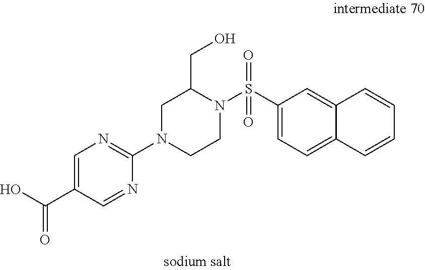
C1=C(S(N2CCN(C3=NC=C(C(O)=O)C=N3)CC2CO)(=O)=O)C=C2C(=C1)C=CC=C2
